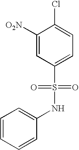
C1=CC=CC(NS(C2=CC=C(Cl)C([O2N])=C2)(=O)=O)=C1
